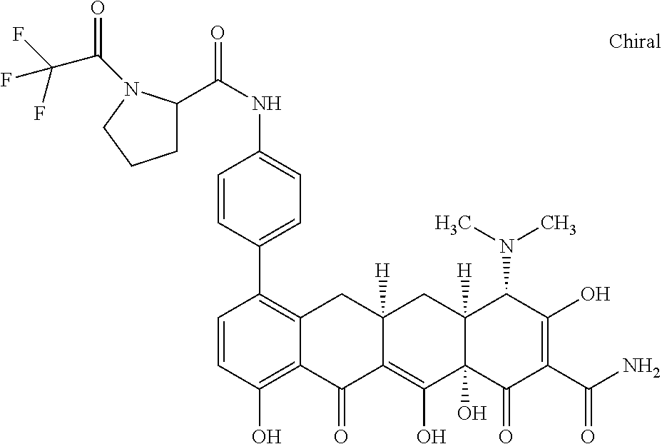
C12([H])C(O)(C(=O)C(C(N)=O)=C(O)C1N(C)C)C(O)=C1C([H])(C2)CC2=C(C3=CC=C(NC(=O)C4CCCN4C(C(F)(F)F)=O)C=C3)C=CC(O)=C2C1=O
